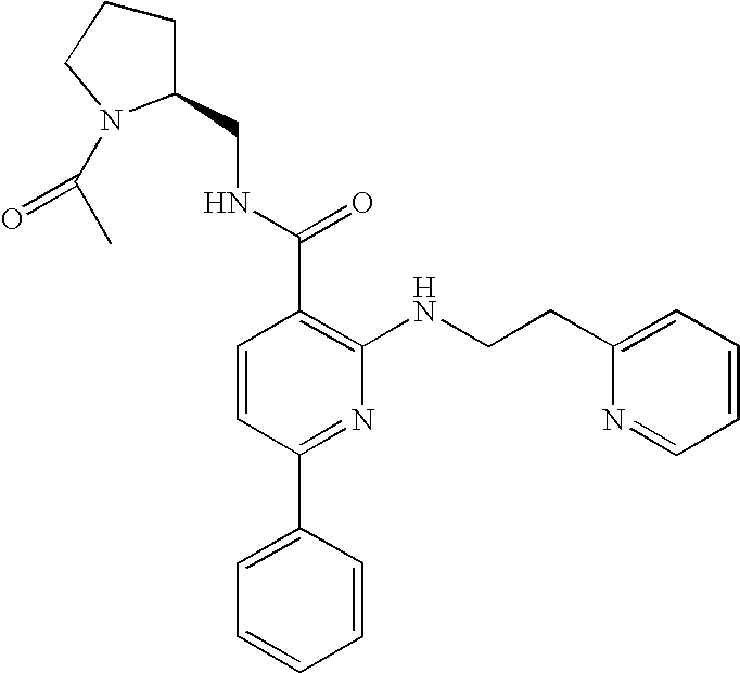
C1C(CNC(C2=C(NCCC3=CC=CC=N3)N=C(C3=CC=CC=C3)C=C2)=O)N(C(C)=O)CC1
